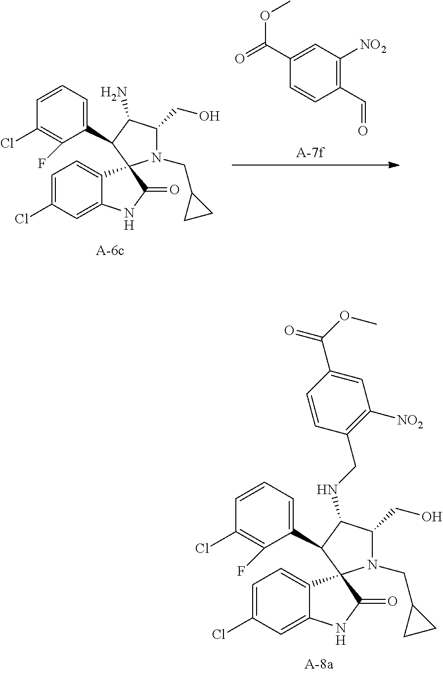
C1=C(Cl)C=C2C(=C1)C1(C(=O)N2)N(CC2CC2)C(CO)C(NCC2=C([NO2])C=C(C(=O)OC)C=C2)C1C1=CC=CC(Cl)=C1F.C1=C(Cl)C=C2C(=C1)C1(C(=O)N2)N(CC2CC2)C(CO)C(N)C1C1=CC=CC(Cl)=C1F.C1(C(=O)OC)=CC([NO2])=C(C=O)C=C1
